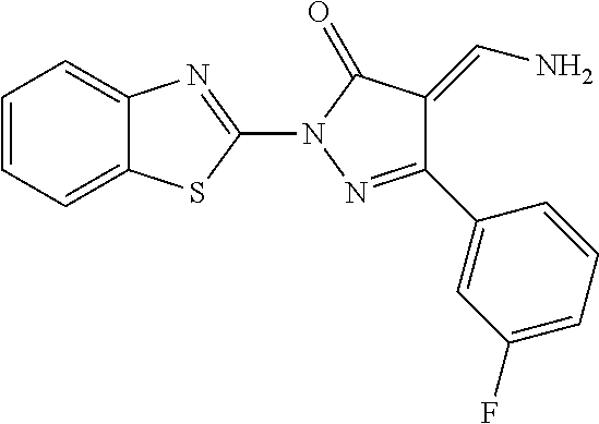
C1=CC=C2C(=C1)N=C(N1N=C(C3=CC(F)=CC=C3)C(=CN)C1=O)S2
